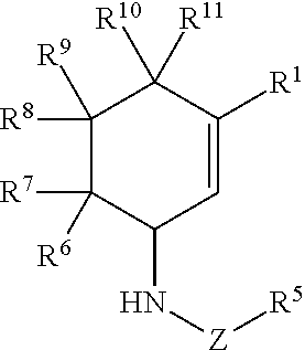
C1([R8])([R9])C([R7])([R6])C(N[Z][R5])C=C([R1])C1([R10])[R11]
